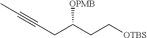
C(CC[OTBS])(CC#CC)[OPMB]
